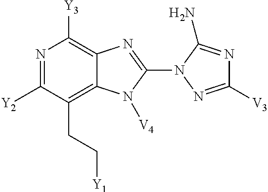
N1=C([Y2])C(CC[Y1])=C2C(=C1[Y3])N=C(N1N=C([V3])N=C1N)N2[V4]
